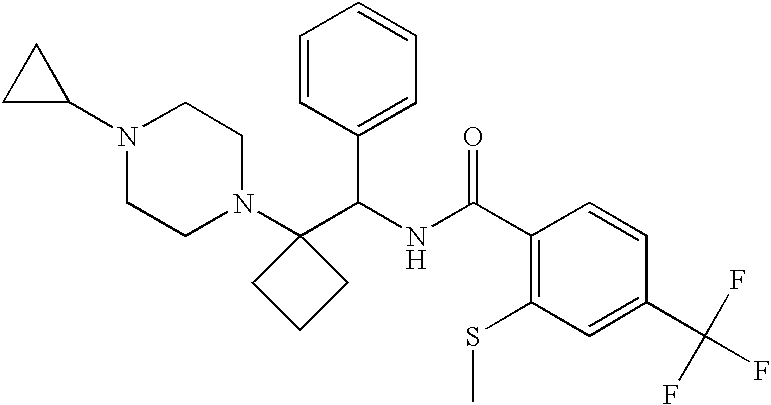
C1(C(NC(C2=C(SC)C=C(C(F)(F)F)C=C2)=O)C2=CC=CC=C2)(N2CCN(C3CC3)CC2)CCC1
